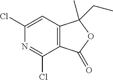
C12=C(C=C(Cl)N=C1Cl)C(C)(CC)OC2=O
